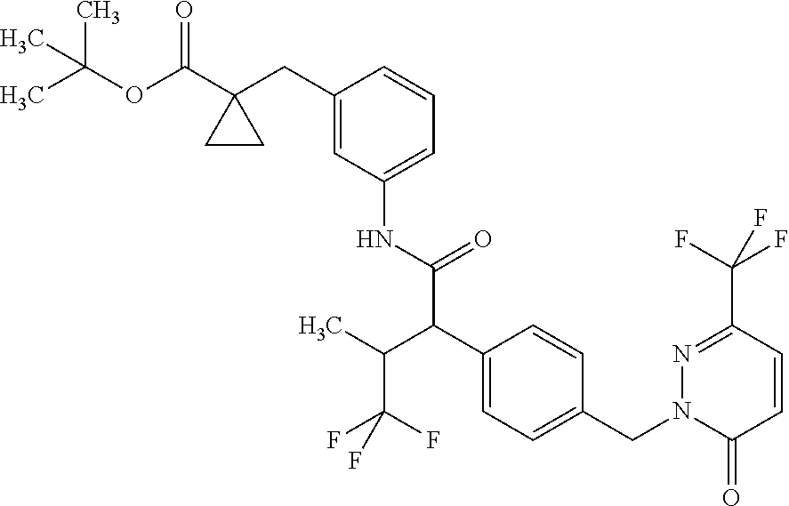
C1(C(F)(F)F)=NN(CC2=CC=C(C(C(C(F)(F)F)C)C(NC3=CC=CC(CC4(C(OC(C)(C)C)=O)CC4)=C3)=O)C=C2)C(=O)C=C1
